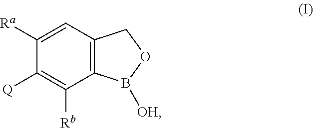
C1([Ra])=CC2=C(C([Rb])=C1[Q])B([OH])OC2
